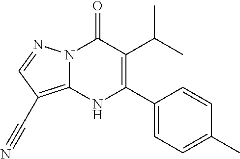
N12C(=C(C#N)C=N1)NC(C1=CC=C(C)C=C1)=C(C(C)C)C2=O
